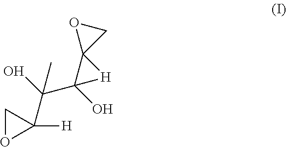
C(O)(C1(O)[H]C12CO2)(C)C1([H])CO1
